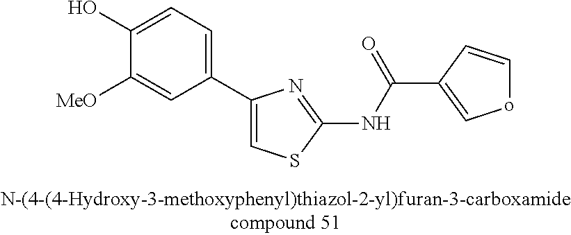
C1(C2=CSC(NC(=O)C3=CoC=C3)=N2)=CC=C(O)C([MeO])=C1
